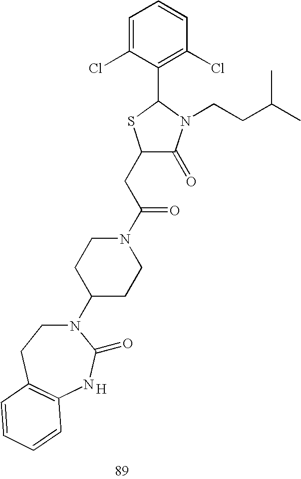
C1(CC(N2CCC(N3CCC4=C(NC3=O)C=CC=C4)CC2)=O)C(=O)N(CCC(C)C)C(C2=C(Cl)C=CC=C2Cl)S1.[H]
